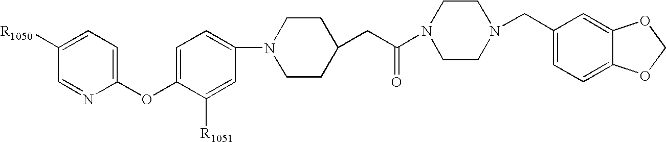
[R1050]C1=CC=C(OC2=CC=C(N3CCC(CC(=O)N4CCN(CC5=CC=C6C(=C5)OCO6)CC4)CC3)C=C2[R1051])N=C1
